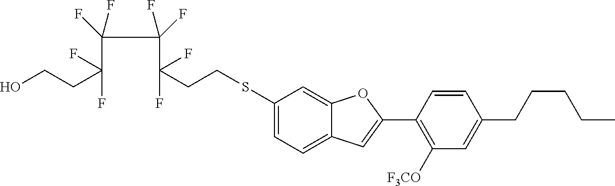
C1(SCCC(C(C(C(CCO)(F)F)(F)F)(F)F)(F)F)=CC=C2C(=C1)OC(C1=C([F3CO])C=C(CCCCC)C=C1)=C2
